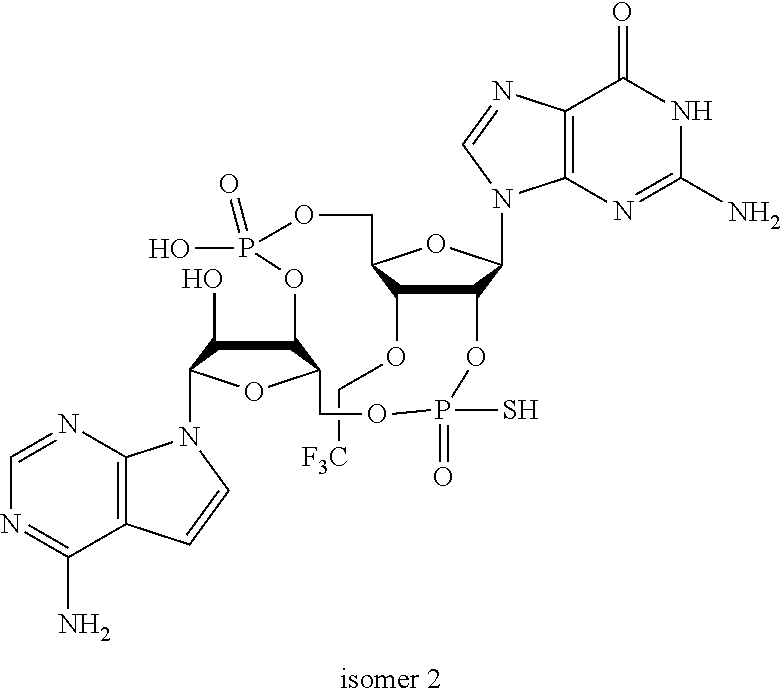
C12=C(N=CN=C1N)N(C1C(O)C3C(O1)COP(S)(=O)OC1C(N4C5=C(C(=O)NC(N)=N5)N=C4)OC(COP(=O)(O)O3)C1OC[F3C])C=C2
